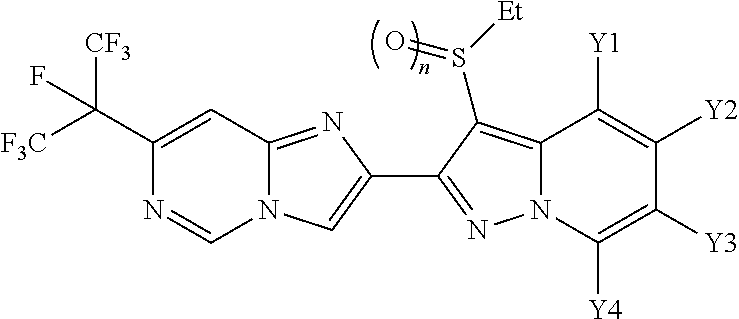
C1(C([F3C])([CF3])F)=CC2=NC(C3=NN4C(=C3S([Et])=O)C([Y1])=C([Y2])C([Y3])=C4[Y4])=CN2C=N1
